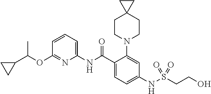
C1(OC(C2CC2)C)=NC(NC(C2=CC=C(NS(CCO)(=O)=O)C=C2N2CCC3(CC2)CC3)=O)=CC=C1
